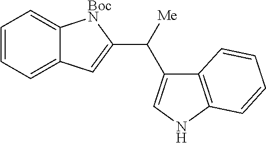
C12=C(NC=C1C(C1=CC3=CC=CC=C3[BocN]1)[Me])C=CC=C2
